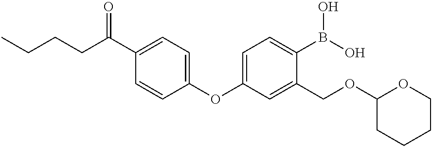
C1(C(CCCC)=O)=CC=C(OC2=CC=C(B(O)O)C(COC3CCCCO3)=C2)C=C1
